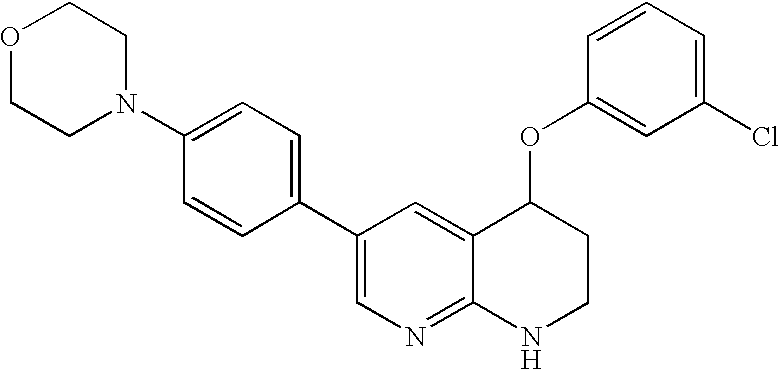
O1CCN(C2=CC=C(C3=CN=C4C(=C3)C(OC3=CC(Cl)=CC=C3)CCN4)C=C2)CC1
